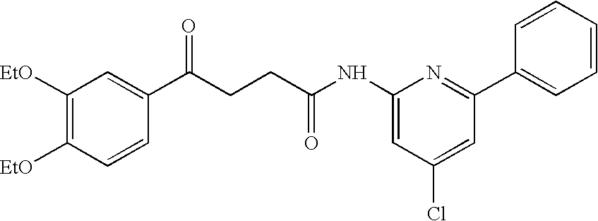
C1([EtO])=C([EtO])C=CC(C(CCC(NC2=CC(Cl)=CC(C3=CC=CC=C3)=N2)=O)=O)=C1
